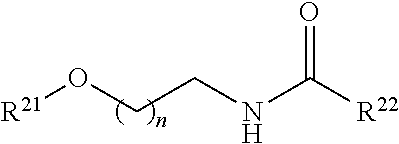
[R21]OCCNC([R22])=O
